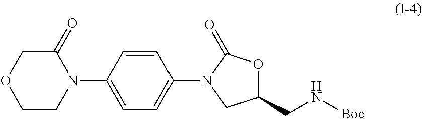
C1=CC(N2C(=O)COCC2)=CC=C1N1CC(CN[Boc])OC1=O
